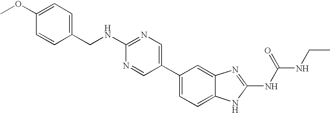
C1(C2=CN=C(NCC3=CC=C(OC)C=C3)N=C2)=CC=C2C(=C1)N=C(NC(NCC)=O)N2
